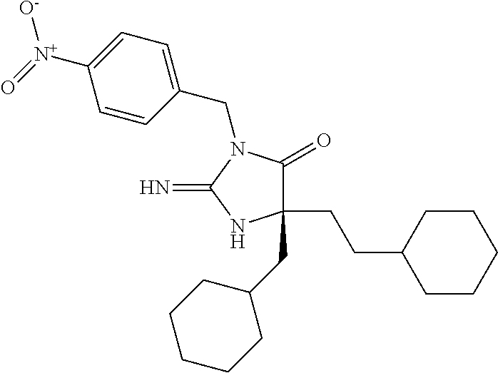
C1(CCC2CCCCC2)(CC2CCCCC2)C(=O)N(CC2=CC=C([N+](=O)[O-])C=C2)C(=N)N1
